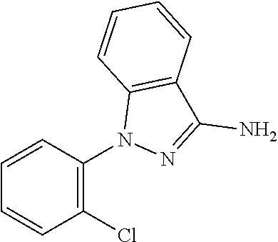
C1=CC=CC(Cl)=C1N1N=C(N)C2=C1C=CC=C2
